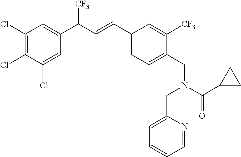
C1(Cl)=C(Cl)C(Cl)=CC(C([CF3])C=CC2=CC=C(CN(C(C3CC3)=O)CC3=CC=CC=N3)C([CF3])=C2)=C1
